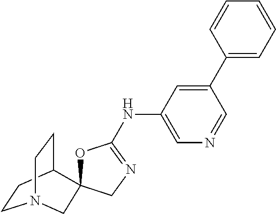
C1CC2CCN1CC21OC(NC2=CN=CC(C3=CC=CC=C3)=C2)=NC1
